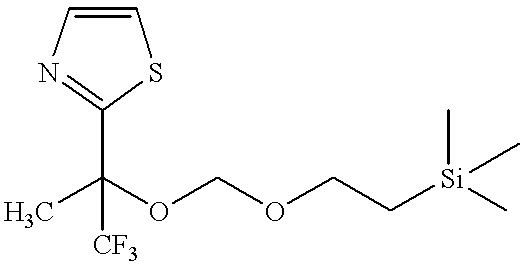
C1(C(C)(OCOCC[Si](C)(C)C)[CF3])=NC=CS1
